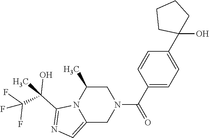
C1(C2(O)CCCC2)=CC=C(C(=O)N2CC(C)N3C(=CN=C3C(C)(C(F)(F)F)O)C2)C=C1
